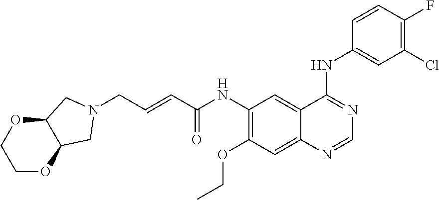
C1OC2C(OC1)CN(CC=CC(NC1=C(OCC)C=C3C(=C1)C(NC1=CC(Cl)=C(F)C=C1)=NC=N3)=O)C2
